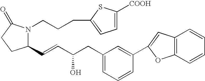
C1(C=CC(CC2=CC=CC(C3=CC4=C(O3)C=CC=C4)=C2)O)N(CCCC2=CC=C([COOH])S2)C(=O)CC1
